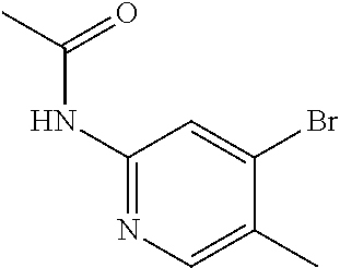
C1(NC(C)=O)=NC=C(C)C(Br)=C1
